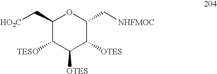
C1(C[HO2C])C([TESO])C([OTES])C([OTES])C(C[NHFMOC])O1
